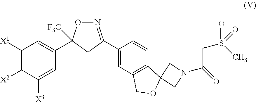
C1(C2=NOC(C3=CC([X1])=C([X2])C([X3])=C3)([F3C])C2)=CC2=C(C=C1)C1(OC2)CN(C(=O)CS(C)(=O)=O)C1
